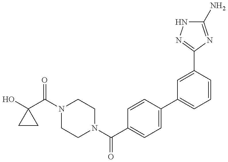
OC1(C(N2CCN(C(C3=CC=C(C4=CC=CC(C5=NNC(N)=N5)=C4)C=C3)=O)CC2)=O)CC1
